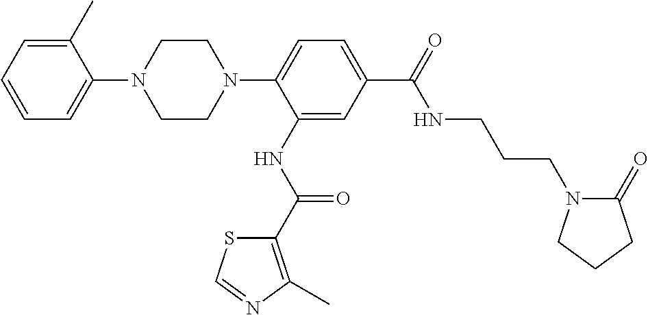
C1CN(C2=CC=C(C(=O)NCCCN3C(=O)CCC3)C=C2NC(C2=C(C)N=CS2)=O)CCN1C1=CC=CC=C1C
